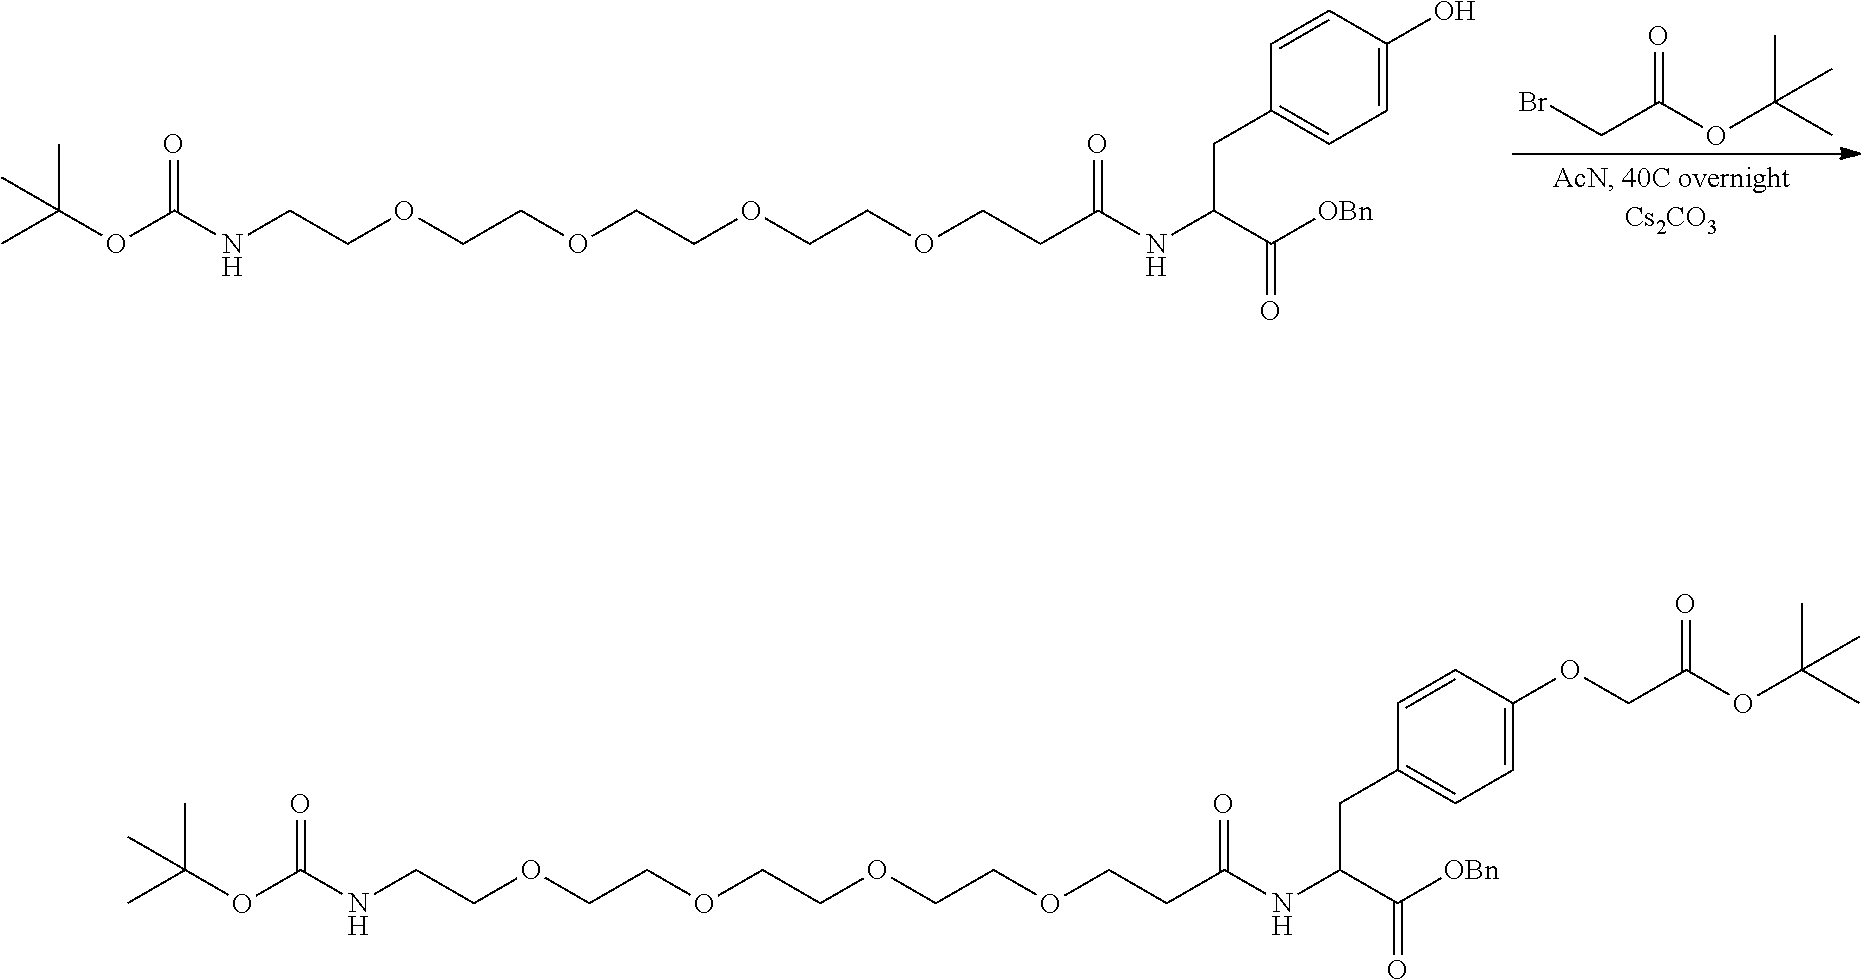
BrCC(OC(C)(C)C)=O.CC(OC(NCCOCCOCCOCCOCCC(NC(C([OBn])=O)CC1=CC=C(O)C=C1)=O)=O)(C)C.CC(OC(NCCOCCOCCOCCOCCC(NC(C([OBn])=O)CC1=CC=C(OCC(OC(C)(C)C)=O)C=C1)=O)=O)(C)C
